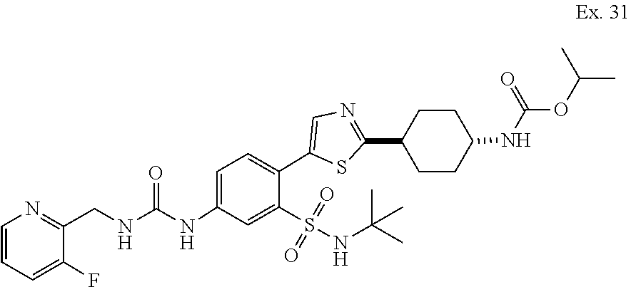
CC(OC(NC1CCC(C2=NC=C(C3=CC=C(NC(NCC4=NC=CC=C4F)=O)C=C3S(=O)(=O)NC(C)(C)C)S2)CC1)=O)C
